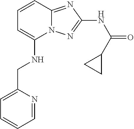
C1(NCC2=CC=CC=N2)=CC=CC2=NC(NC(=O)C3CC3)=NN12
